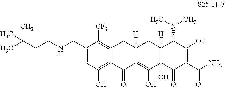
C1(CNCCC(C)(C)C)=CC(O)=C2C(=C1[CF3])CC1([H])C(=C(O)C3(O)C([H])(C1)C(N(C)C)C(O)=C(C(N)=O)C3=O)C2=O
